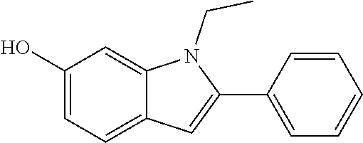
C1(O)=CC=C2C(=C1)N(CC)C(C1=CC=CC=C1)=C2
